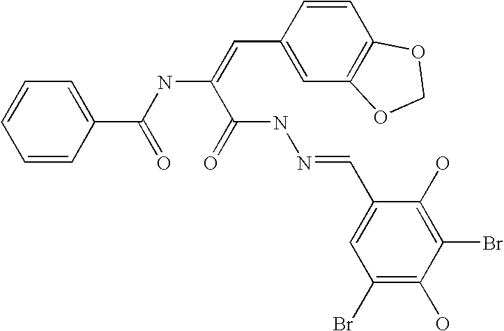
C1(C(NC(C(NN=CC2=CC(Br)=C(O)C(Br)=C2O)=O)=CC2=CC3=C(C=C2)OCO3)=O)=CC=CC=C1
